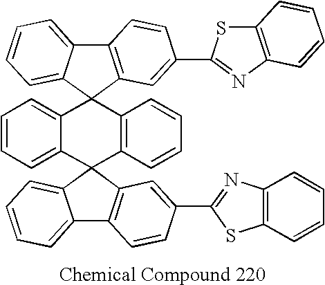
C12=CC=CC=C1C1(C3=C(C=CC=C3)C23C2=CC=CC=C2C2=C3C=C(C3=NC4=C(S3)C=CC=C4)C=C2)C2=C(C3=CC=CC=C31)C=CC(C1=NC3=C(S1)C=CC=C3)=C2
